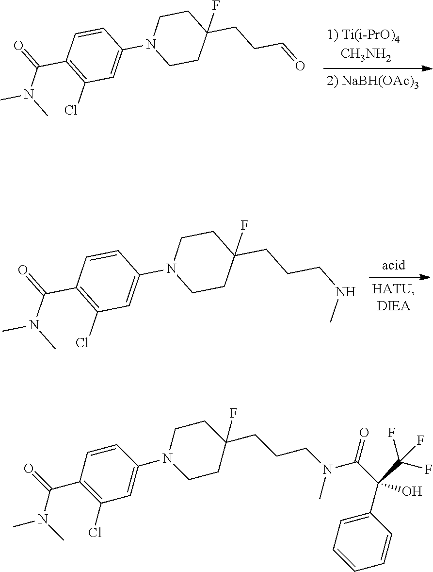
C1=CC(C(=O)N(C)C)=C(Cl)C=C1N1CCC(CCC=O)(F)CC1.C1=CC(C(=O)N(C)C)=C(Cl)C=C1N1CCC(CCCNC)(F)CC1.C1=CC(C(N(C)C)=O)=C(Cl)C=C1N1CCC(CCCN(C)C(=O)C(C2=CC=CC=C2)(C(F)(F)F)O)(F)CC1
